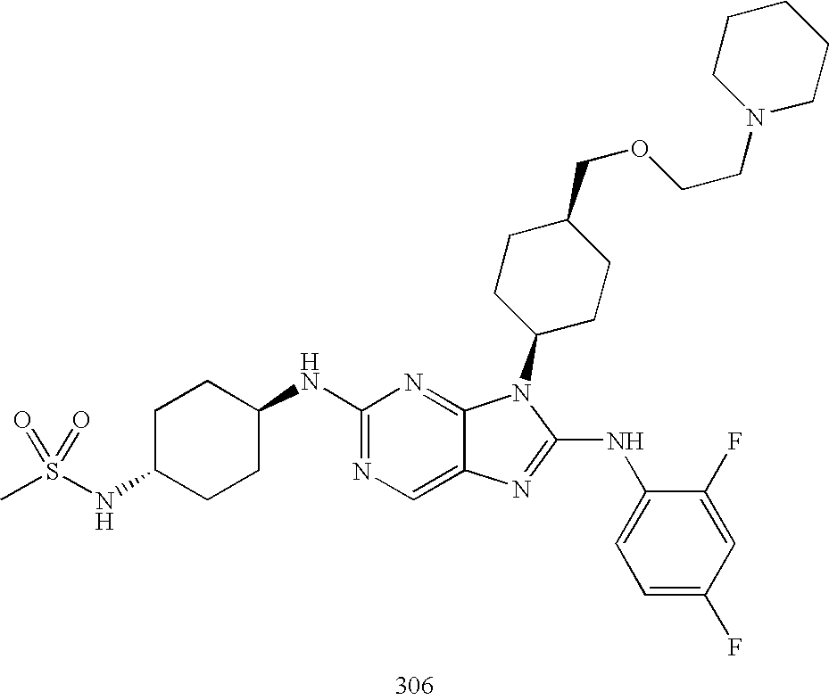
C1(NC2CCC(NS(C)(=O)=O)CC2)=NC=C2C(=N1)N(C1CCC(COCCN3CCCCC3)CC1)C(NC1=CC=C(F)C=C1F)=N2
